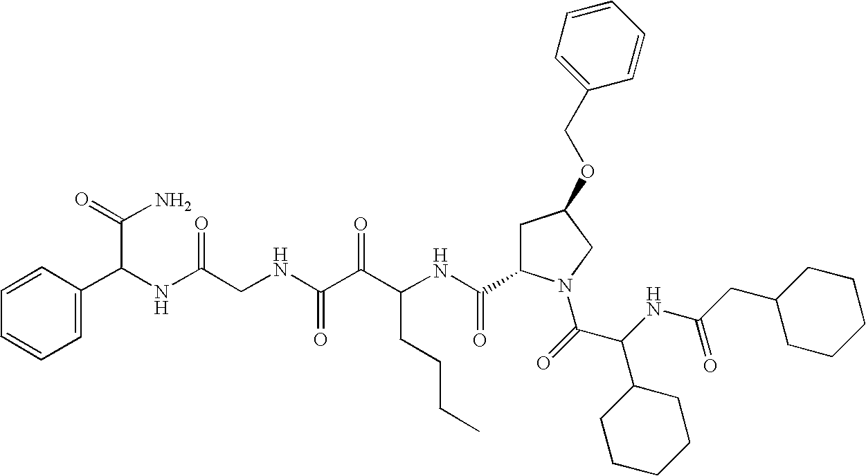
C(C(NC(C(=O)N1CC(OCC2=CC=CC=C2)CC1C(NC(C(C(NCC(NC(C(N)=O)C1=CC=CC=C1)=O)=O)=O)CCCC)=O)C1CCCCC1)=O)C1CCCCC1
